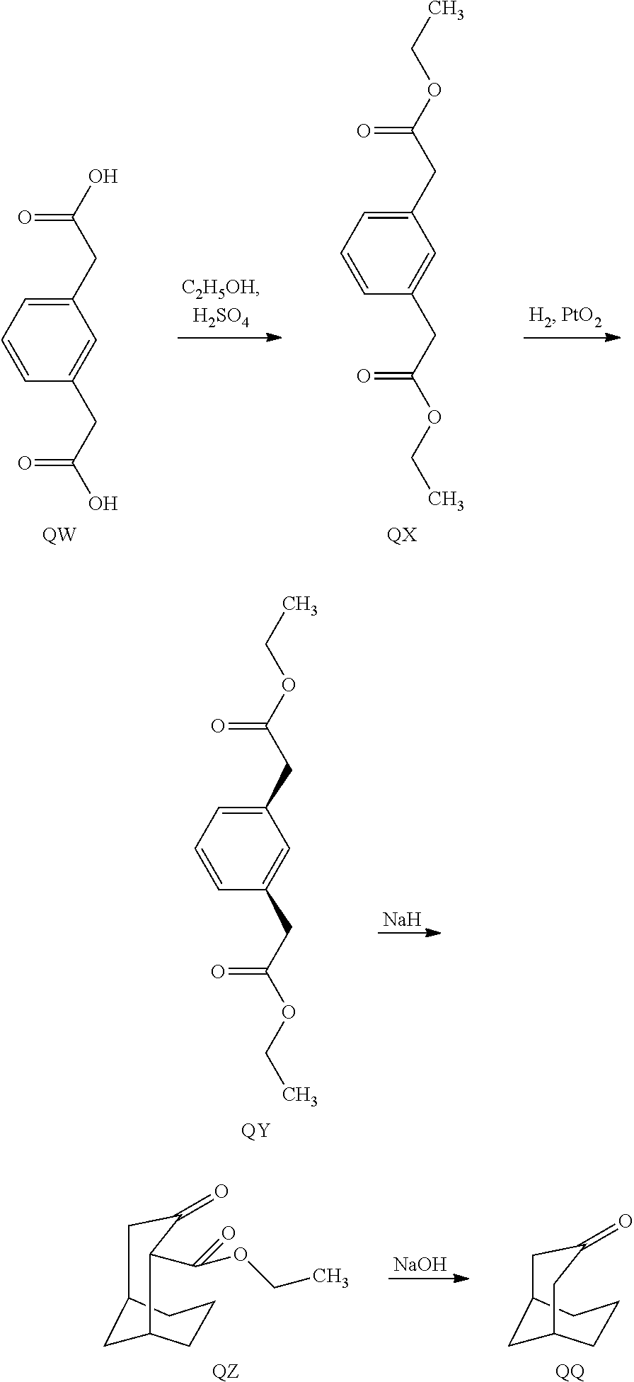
C1(CC(O)=O)=CC=CC(CC(O)=O)=C1.[QW].C1(CC(OCC)=O)=CC=CC(CC(OCC)=O)=C1.[QX].C1(CC(OCC)=O)=CC=CC(CC(OCC)=O)=C1.[QY].[Na].C1C2CC(=O)CC(CC1)C2.[QQ].C1C2C(C(=O)OCC)C(=O)CC(CC1)C2.[QZ].[NaOH]
